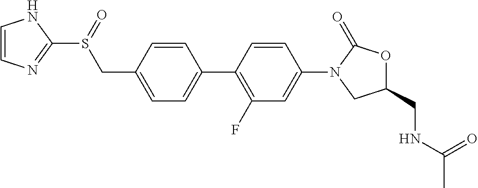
C(C1=CC=C(C2=C(F)C=C(N3CC(CNC(=O)C)OC3=O)C=C2)C=C1)S(=O)C1=NC=CN1
